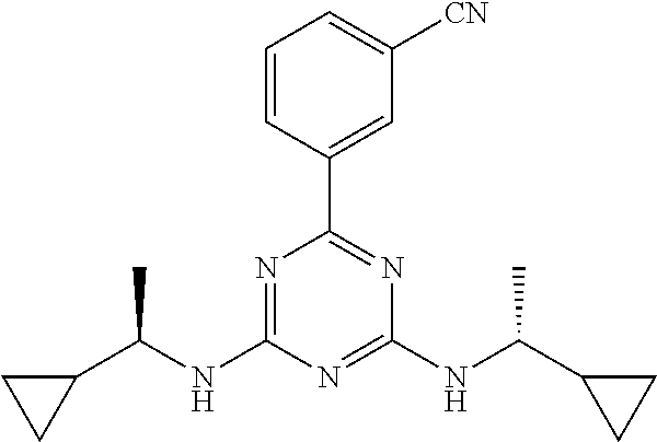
N1=C(NC(C2CC2)C)N=C(NC(C2CC2)C)N=C1C1=CC([CN])=CC=C1
